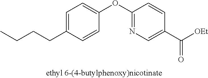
C1=C(CCCC)C=CC(OC2=NC=C(C([OEt])=O)C=C2)=C1
